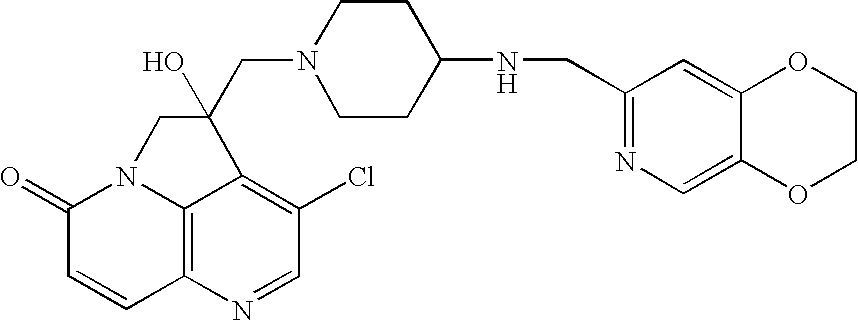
C12=C3N=CC(Cl)=C1C(CN1CCC(NCC4=NC=C5C(=C4)OCCO5)CC1)(O)CN2C(=O)C=C3
